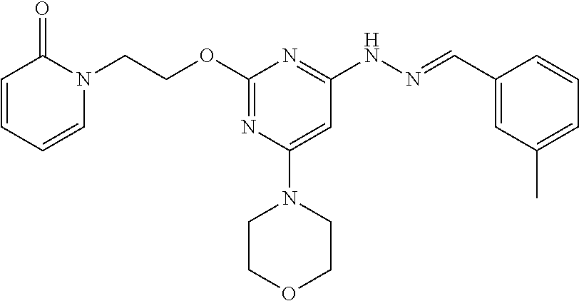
O(C1=NC(N2CCOCC2)=CC(NN=CC2=CC(C)=CC=C2)=N1)CCN1C(=O)C=CC=C1
